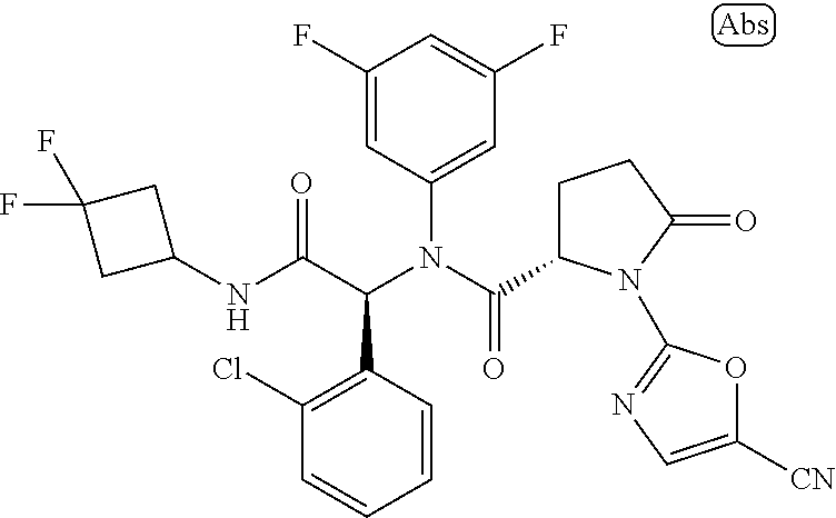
C1=CC(C(C(NC2CC(F)(F)C2)=O)N(C(=O)C2CCC(=O)N2C2=NC=C([CN])O2)C2=CC(F)=CC(F)=C2)=C(Cl)C=C1
